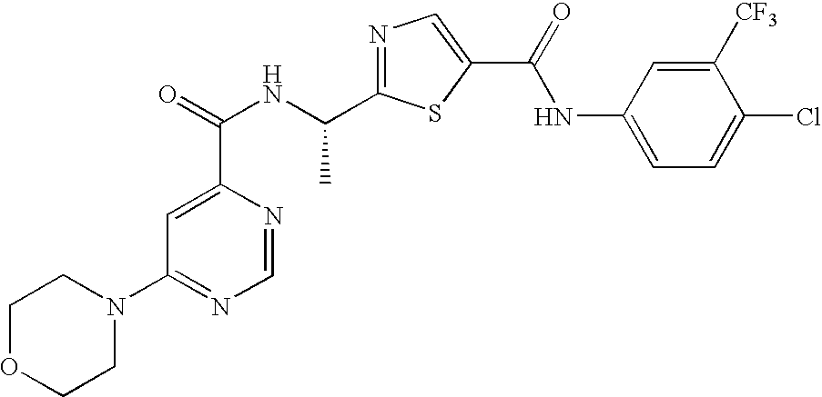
C1=NC(C(=O)NC(C2=NC=C(C(NC3=CC=C(Cl)C([CF3])=C3)=O)S2)C)=CC(N2CCOCC2)=N1
